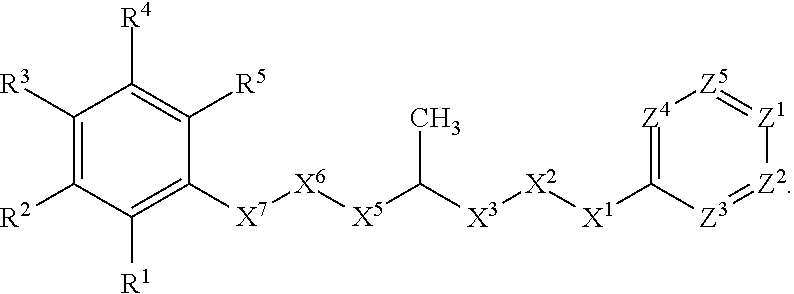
C1([R3])=C([R2])C([R1])=C([X7][X6][X5]C([X3][X2][X1]C2=[Z4][Z5]=[Z1][Z2]=[Z3]2)C)C([R5])=C1[R4]
